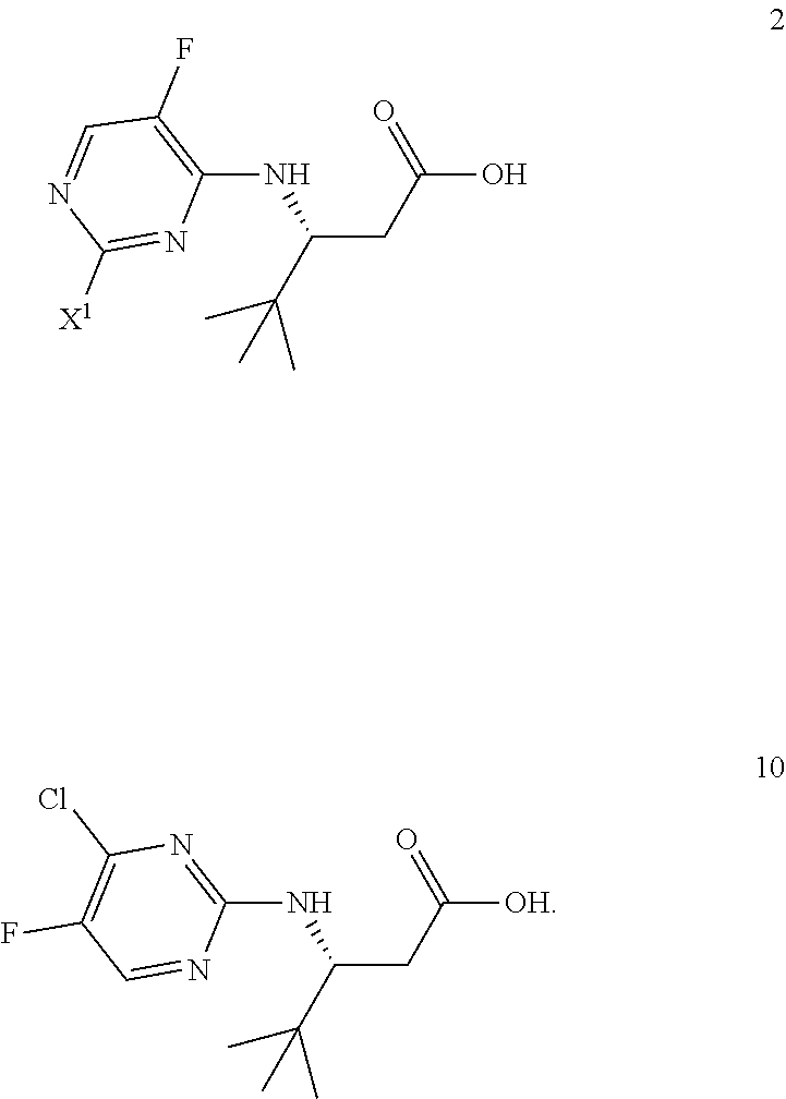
C1=NC([X1])=NC(NC(CC(O)=O)C(C)(C)C)=C1F.C1(Cl)=C(F)C=NC(NC(CC([OH])=O)C(C)(C)C)=N1
